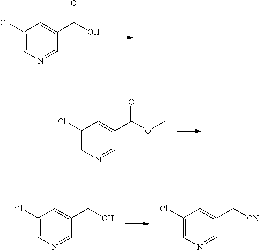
C1(Cl)=CN=CC(C(O)=O)=C1.C1(Cl)=CN=CC(C(OC)=O)=C1.C1(Cl)=CN=CC(CO)=C1.C1(Cl)=CN=CC(C[CN])=C1
